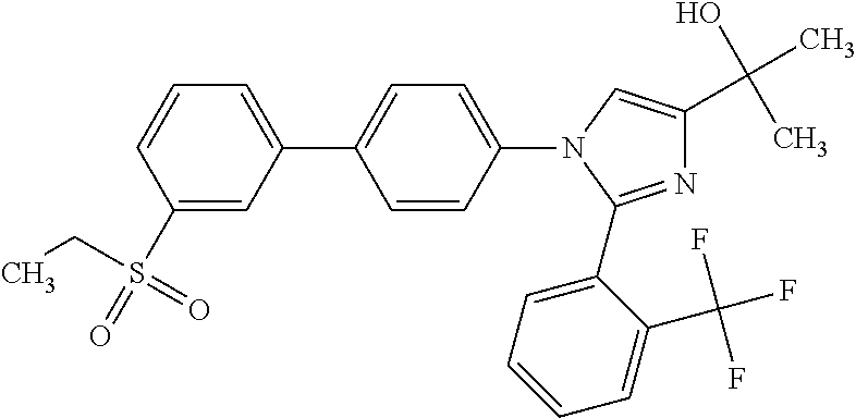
N1=C(C2=CC=CC=C2C(F)(F)F)N(C2=CC=C(C3=CC=CC(S(=O)(CC)=O)=C3)C=C2)C=C1C(O)(C)C
